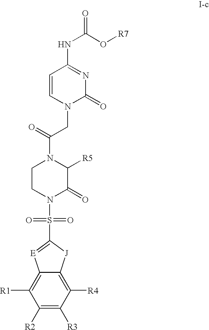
N1(CC(N2CCN(S(C3=[E]C4=C([R1])C([R2])=C([R3])C([R4])=C4[J]3)(=O)=O)C(=O)C2[R5])=O)C(=O)N=C(NC(=O)O[R7])C=C1
